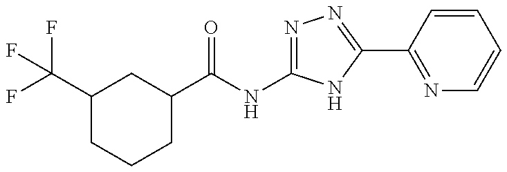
C1(C(F)(F)F)CCCC(C(NC2=NN=C(C3=NC=CC=C3)N2)=O)C1
